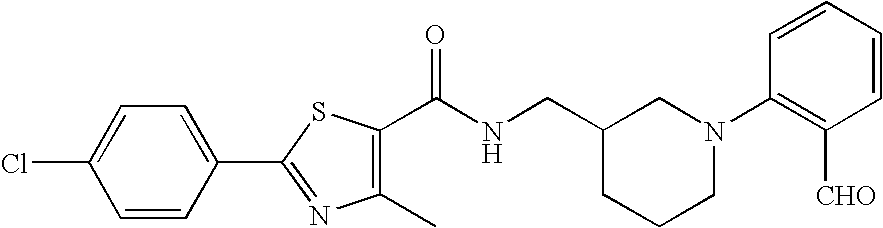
C1=C(C2=NC(C)=C(C(NCC3CCCN(C4=C([CHO])C=CC=C4)C3)=O)S2)C=CC(Cl)=C1
